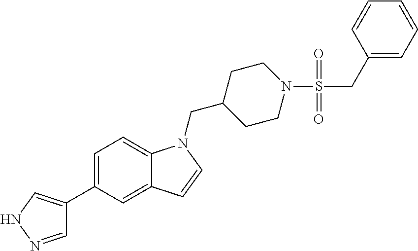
C1=NNC=C1C1=CC=C2C(=C1)C=CN2CC1CCN(S(CC2=CC=CC=C2)(=O)=O)CC1
